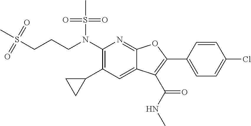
N(C1=C(C2CC2)C=C2C(=N1)OC(C1=CC=C(Cl)C=C1)=C2C(NC)=O)(S(C)(=O)=O)CCCS(C)(=O)=O
